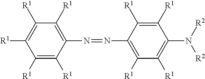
C1([R1])=C([R1])C([R1])=C([R1])C(N=NC2=C([R1])C([R1])=C(N([R2])[R2])C([R1])=C2[R1])=C1[R1]
